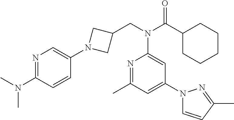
C1(CN(C(C2CCCCC2)=O)C2=CC(N3C=CC(C)=N3)=CC(C)=N2)CN(C2=CN=C(N(C)C)C=C2)C1
